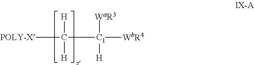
[POLY-X]C([C1]([WbR4])([WaR3])[H])([H])[H]
